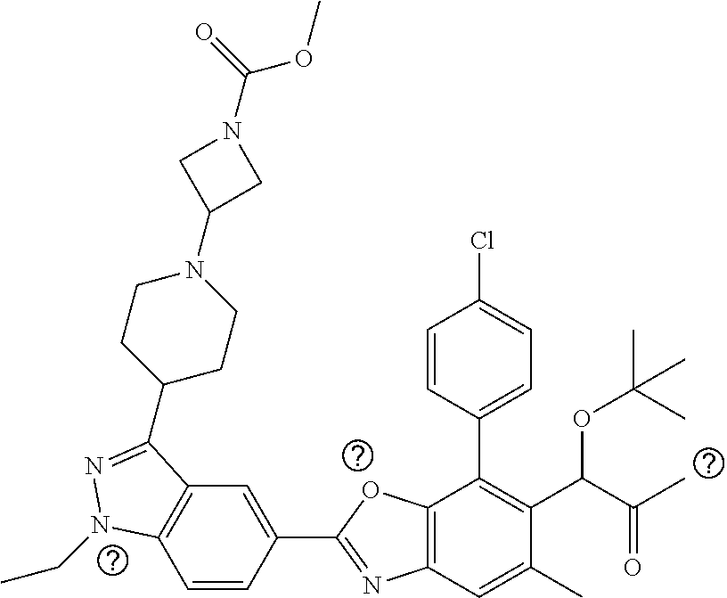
C1=CC(C2=NC3=C(O2)C(C2=CC=C(Cl)C=C2)=C(C(C(C)=O)OC(C)(C)C)C(C)=C3)=CC2=C1N(CC)N=C2C1CCN(C2CN(C(=O)OC)C2)CC1
